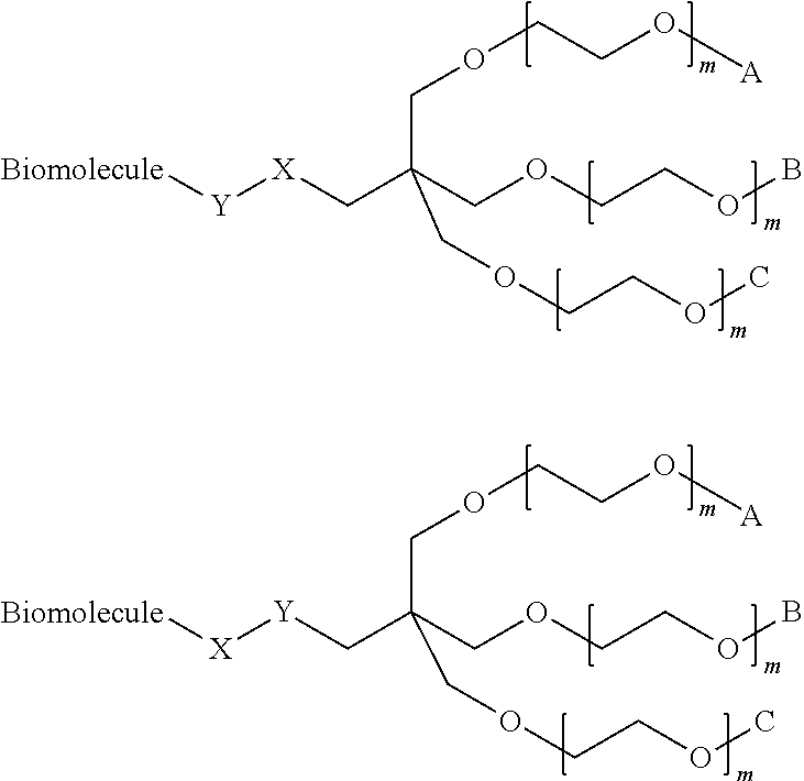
[X](CC(COCCOB)(COCCO[A])COCCOC)[Y][Biomolecule].C(OCCOB)C(COCCO[A])(COCCOC)C[Y][X][Biomolecule]
